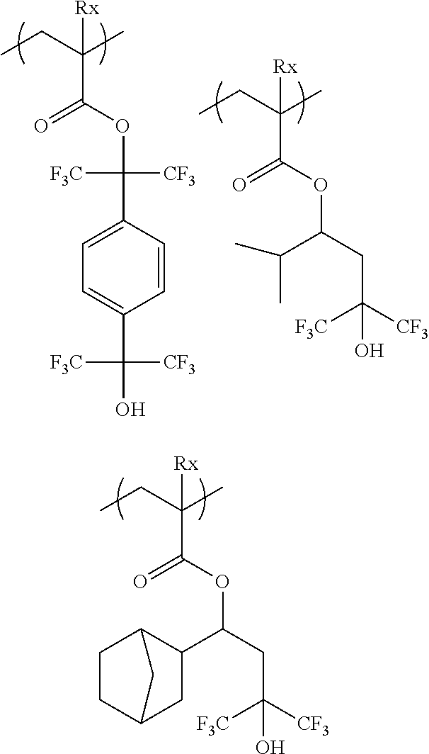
C(OC(C(CC)(C)[Rx])=O)(CC([CF3])([F3C])O)C1C2CCC(C1)C2.C1=C(C([CF3])([F3C])O)C=CC(C([CF3])([F3C])OC(C(CC)(C)[Rx])=O)=C1.C(OC(C(CC)(C)[Rx])=O)(CC([CF3])([F3C])O)C(C)C
